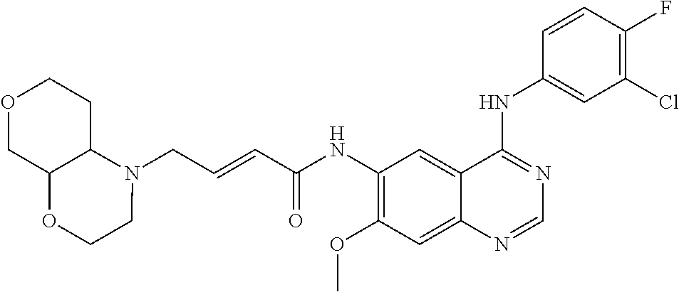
C(C=CC(NC1=C(OC)C=C2C(=C1)C(NC1=CC(Cl)=C(F)C=C1)=NC=N2)=O)N1C2C(OCC1)COCC2
